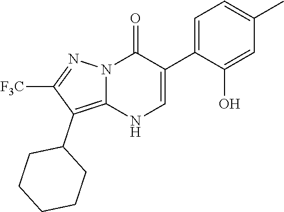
O=C1N2C(=C(C3CCCCC3)C([F3C])=N2)NC=C1C1=CC=C(C)C=C1O
